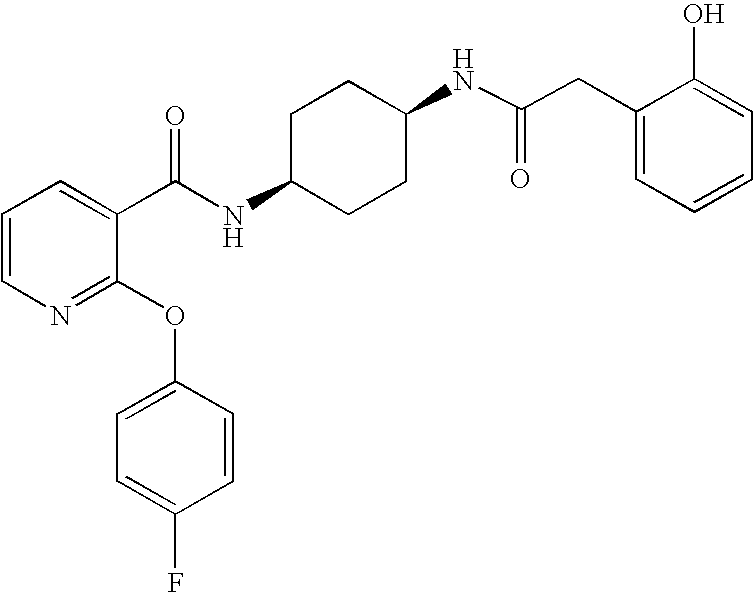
N1=C(OC2=CC=C(F)C=C2)C(C(NC2CCC(NC(=O)CC3=CC=CC=C3O)CC2)=O)=CC=C1
